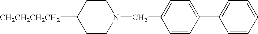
[CH2CH2CH2CH2]C1CCN(CC2=CC=C(C3=CC=CC=C3)C=C2)CC1
